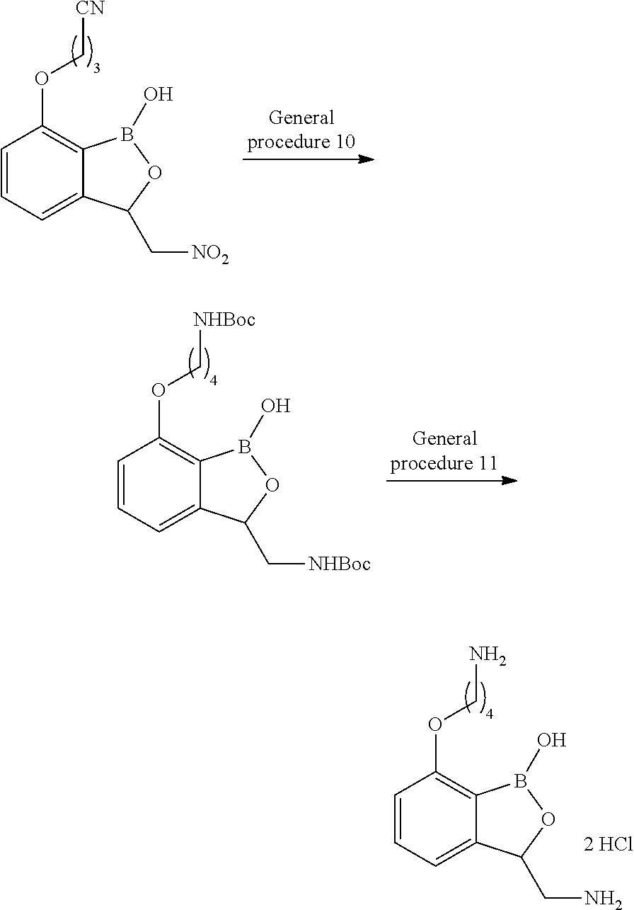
C1=CC=C2C(=C1OC[CN])B(O)OC2C[NO2].C1=CC=C2C(=C1OC[NHBoc])B(O)OC2C[NHBoc].C1=CC=C2C(=C1OCN)B(O)OC2CN
